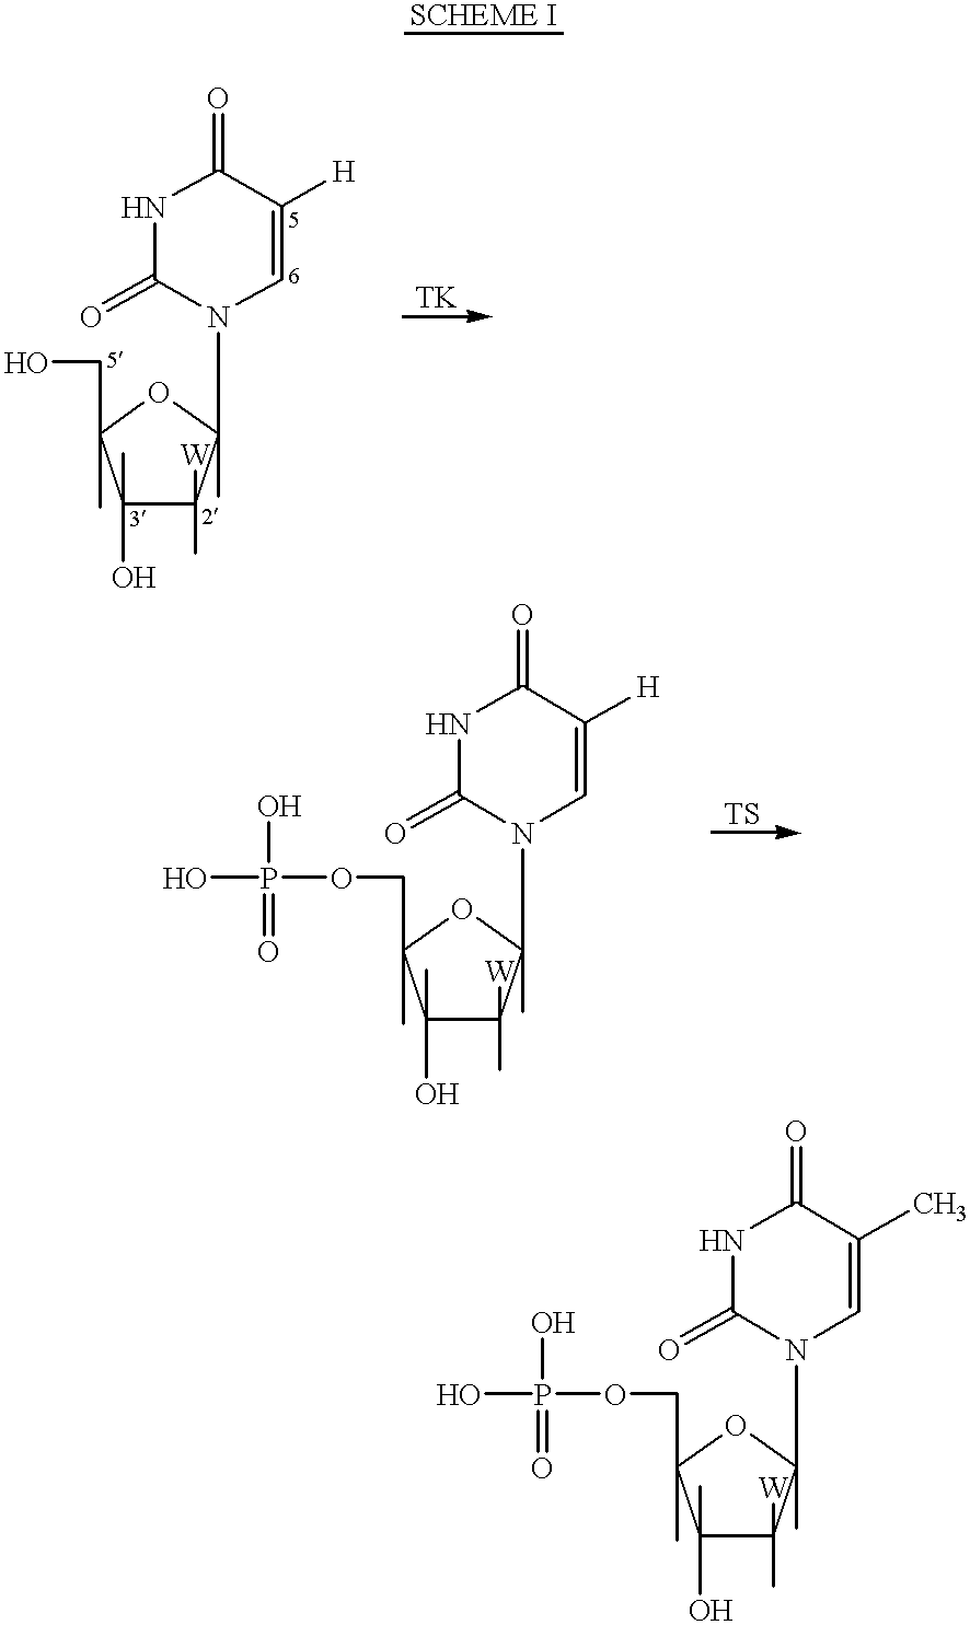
C1(C)(O)C([W])(C)C(C)(N2C=C([H])C(=O)NC2=O)OC1(C)CO.C1(C)(O)C([W])(C)C(C)(N2C=C([H])C(=O)NC2=O)OC1(C)COP(O)(O)=O.C1(C)(O)C([W])(C)C(C)(N2C=C(C)C(=O)NC2=O)OC1(C)COP(O)(O)=O
